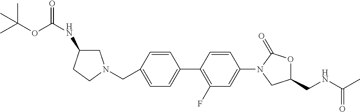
C1=C(C2=C(F)C=C(N3CC(CNC(C)=O)OC3=O)C=C2)C=CC(CN2CC(NC(OC(C)(C)C)=O)CC2)=C1
